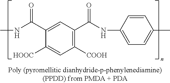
C1(C(=O)NC)=CC(C(=O)NC2=CC=C(C)C=C2)=C([COOH])C=C1[HOOC]
